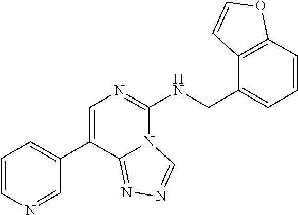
C1=CN=CC(C2=CN=C(NCC3=CC=CC4=C3C=CO4)N3C2=NN=C3)=C1
